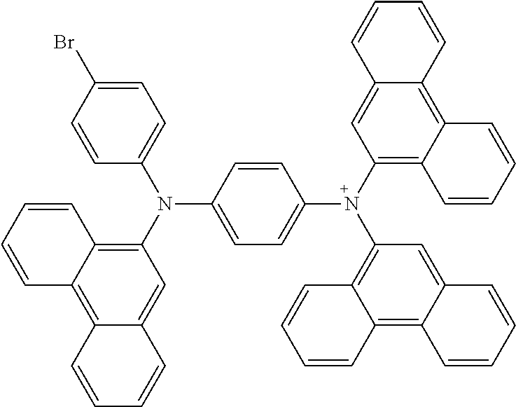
C12=C3C(=CC(N(C4=C5C(=C6C(=C4)C=CC=C6)C=CC=C5)C4=CC=C(N(C5=CC=C(Br)C=C5)C5=C6C(=C7C(=C5)C=CC=C7)C=CC=C6)C=C4)=C1C=CC=C2)C=CC=C3
